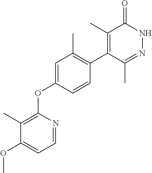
C1=NC(OC2=CC(C)=C(C3=C(C)C(=O)NN=C3C)C=C2)=C(C)C(OC)=C1
